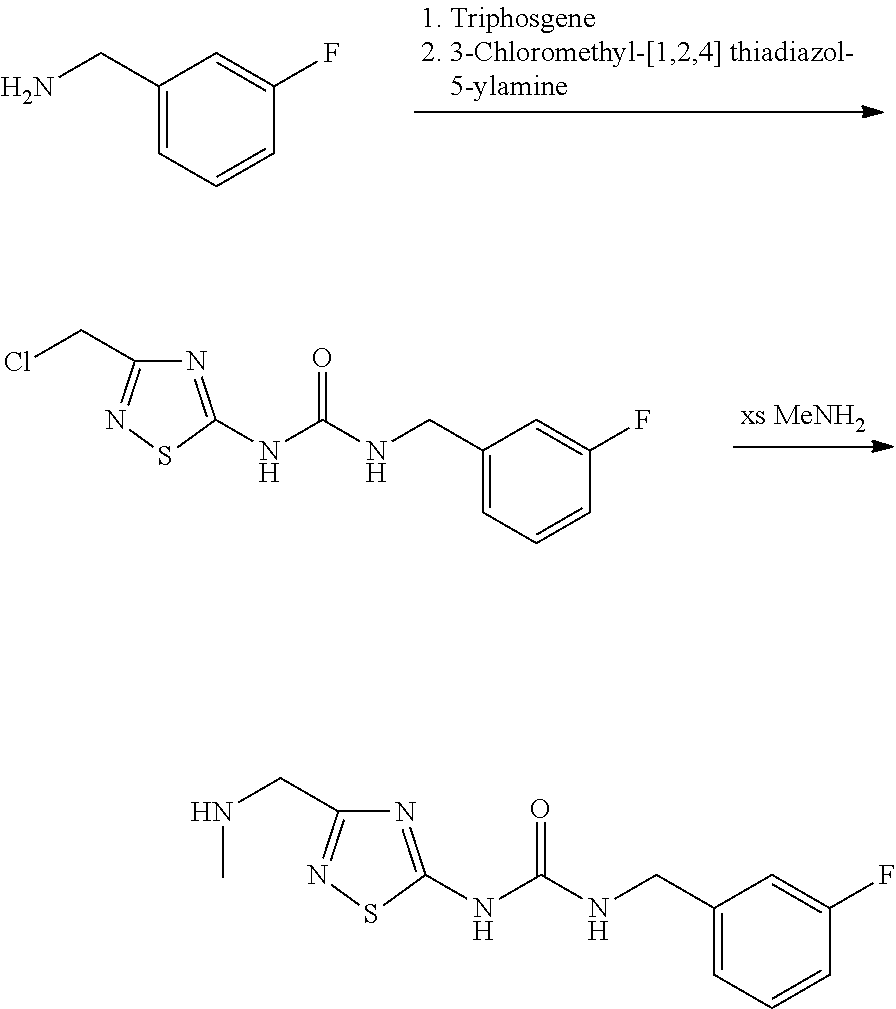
C1(CN)=CC=CC(F)=C1.N(C(NC1=NC(CCl)=NS1)=O)CC1=CC=CC(F)=C1.N(C(NC1=NC(CNC)=NS1)=O)CC1=CC=CC(F)=C1
